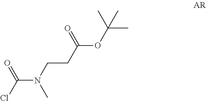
C(CC(OC(C)(C)C)=O)N(C)C(Cl)=O
